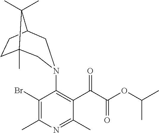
BrC1=C(C)N=C(C)C(C(C(OC(C)C)=O)=O)=C1N1CC2CCC(C)(C2(C)C)C1
